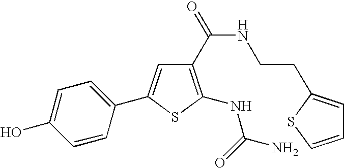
C1(NC(=O)N)=C(C(NCCC2=CC=CS2)=O)C=C(C2=CC=C(O)C=C2)S1
